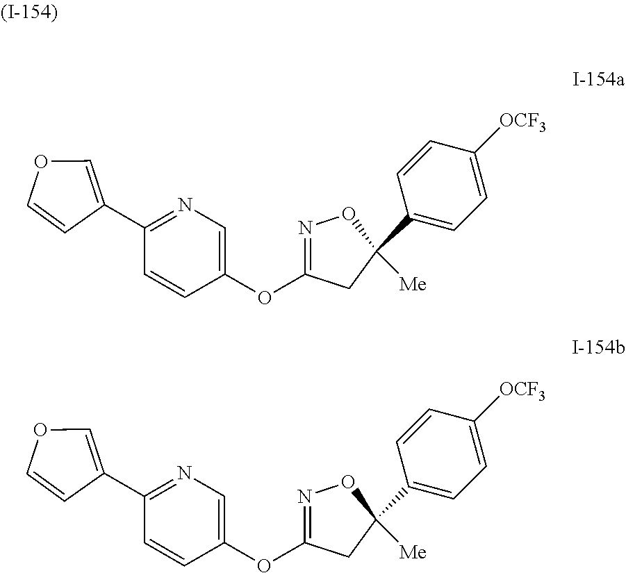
C1(OC2=NOC(C3=CC=C([OCF3])C=C3)([Me])C2)=CN=C(C2=COC=C2)C=C1.C1(OC2=NOC(C3=CC=C([OCF3])C=C3)([Me])C2)=CN=C(C2=COC=C2)C=C1
